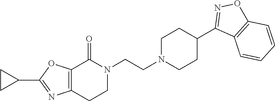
N1(CCN2CCC(C3=NOC4=C3C=CC=C4)CC2)C(=O)C2=C(CC1)N=C(C1CC1)O2
